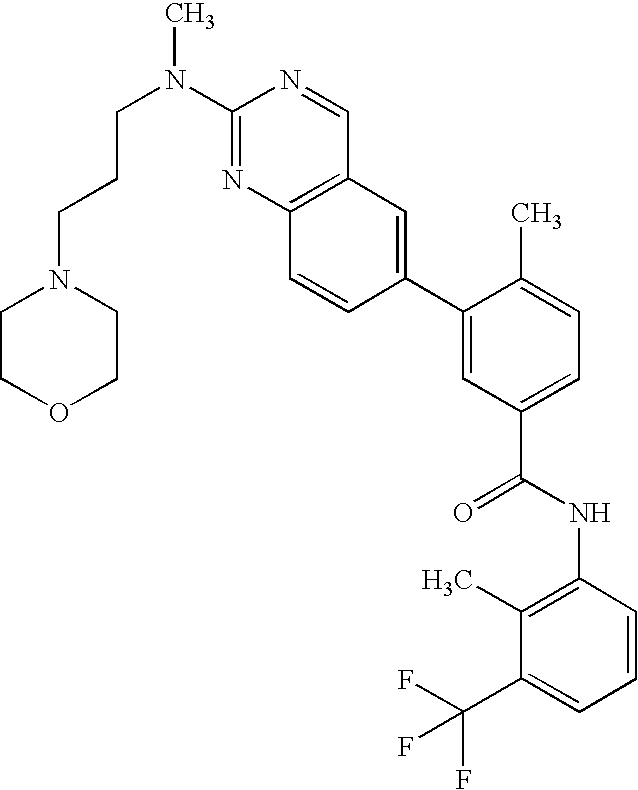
C1(N(CCCN2CCOCC2)C)=NC2=C(C=N1)C=C(C1=CC(C(NC3=C(C)C(C(F)(F)F)=CC=C3)=O)=CC=C1C)C=C2
